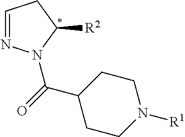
C1=NN(C(=O)C2CCN([R1])CC2)C([R2])C1
